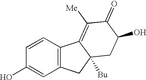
C1=CC(O)=CC2=C1C1=C([Me])C(=O)C(O)CC1([Bu])C2
